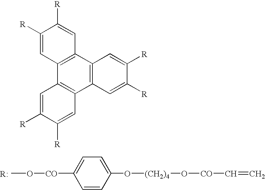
C1=CC(O[(CH2)4]O[CO]C=C)=CC=C1[CO]OC.C12=C(C3=C(C4=C1C=C([R])C([R])=C4)C=C([R])C([R])=C3)C=C([R])C([R])=C2
